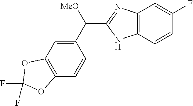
C1(C([MeO])C2=NC3=C(N2)C=CC(F)=C3)=CC2=C(C=C1)OC(F)(F)O2
